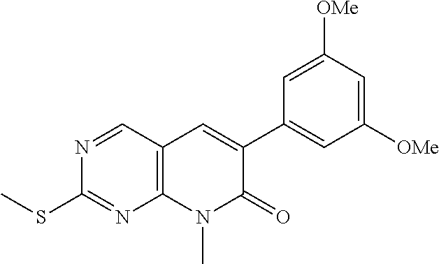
CSC1=NC2=C(C=N1)C=C(C1=CC([OMe])=CC([OMe])=C1)C(=O)N2C
